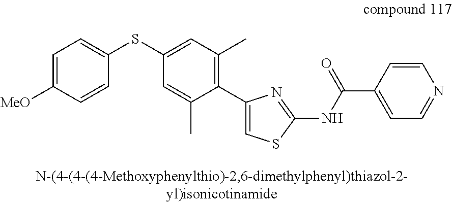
S(C1=CC(C)=C(C2=CSC(NC(C3=CC=NC=C3)=O)=N2)C(C)=C1)C1=CC=C([MeO])C=C1
